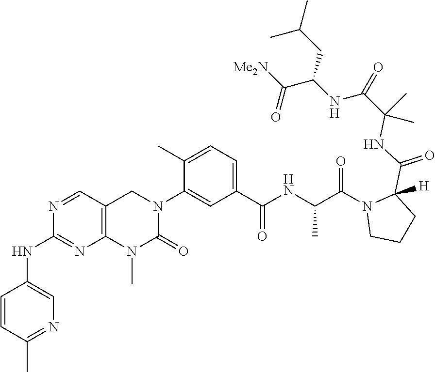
C1=CC(C)=NC=C1NC1=NC2=C(C=N1)CN(C1=CC(C(NC(C(=O)N3CCCC3(C(NC(C(NC(C([Me2N])=O)CC(C)C)=O)(C)C)=O)[H])C)=O)=CC=C1C)C(=O)N2C
